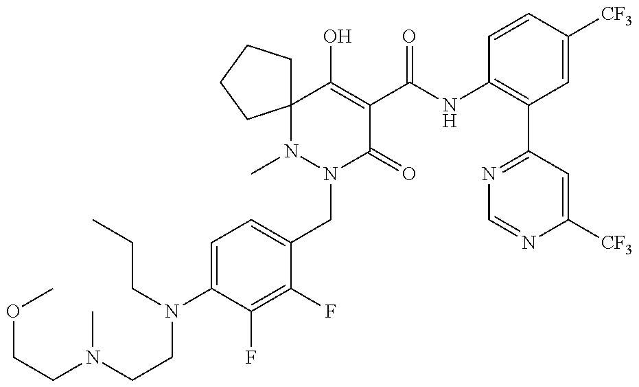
COCCN(C)CCN(CCC)C1=CC=C(CN2C(=O)C(C(=O)NC3=C(C4=NC=NC([CF3])=C4)C=C([CF3])C=C3)=C(O)C3(N2C)CCCC3)C(F)=C1F
